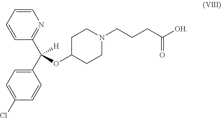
C1=CC=CC(C(C2=CC=C(Cl)C=C2)(OC2CCN(CCCC([OH])=O)CC2)[H])=N1
